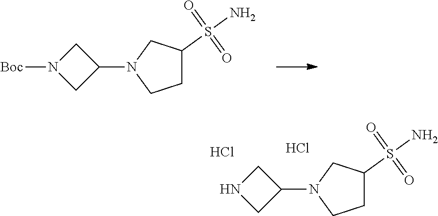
C1N([Boc])CC1N1CCC(S(N)(=O)=O)C1.C1NCC1N1CCC(S(N)(=O)=O)C1.Cl.Cl
